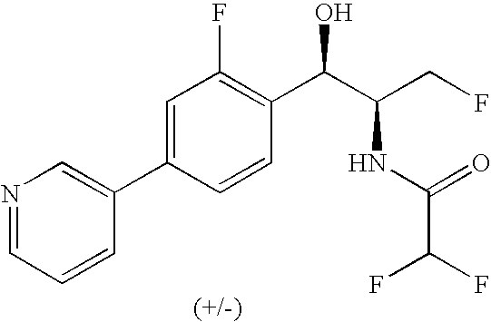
C1(C2=CC(F)=C(C(C(CF)NC(C(F)F)=O)O)C=C2)=CN=CC=C1
